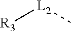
[R3][L2]C
